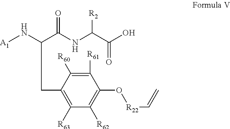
[A1]NC(C(NC(C(O)=O)[R2])=O)CC1=C([R63])C([R62])=C(O[R22]C=C)C([R61])=C1[R60]
